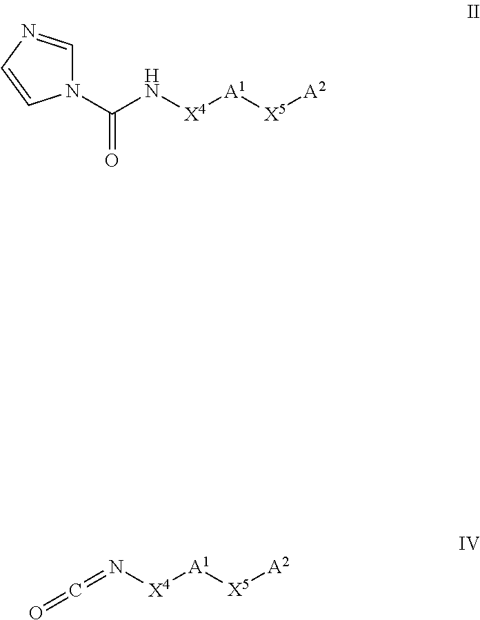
O=C=N[X4][A1][X5][A2].C(N[X4][A1][X5][A2])(=O)N1C=NC=C1
